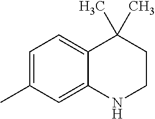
C1=C(C)C=C2C(=C1)C(C)(C)CCN2
